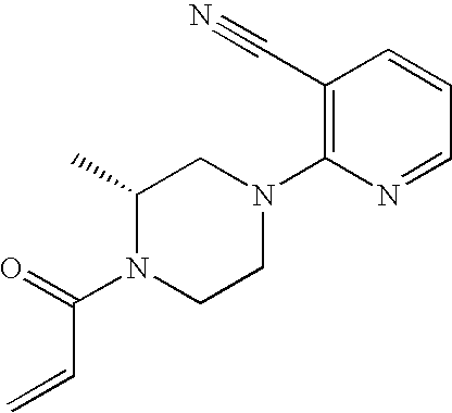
C1=NC(N2CC(C)N(C(=O)C=C)CC2)=C(C#N)C=C1
